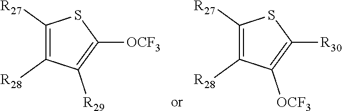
C1([R27])=C([R28])C([R29])=C([OCF3])S1.C1([R27])=C([R28])C([OCF3])=C([R30])S1
